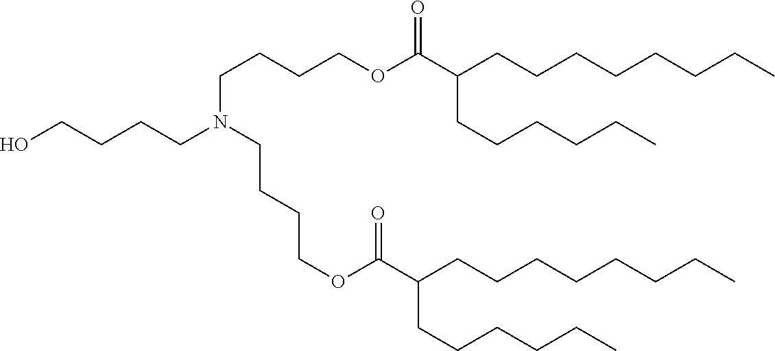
OCCCCN(CCCCOC(C(CCCCCCCC)CCCCCC)=O)CCCCOC(C(CCCCCCCC)CCCCCC)=O
